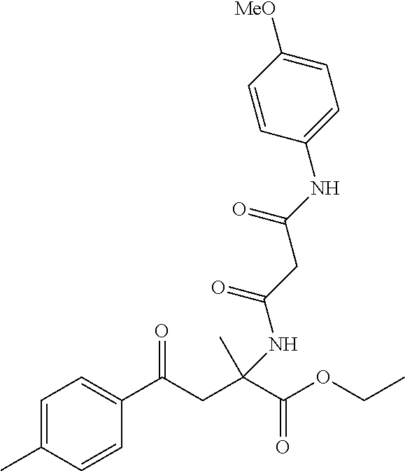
C1=C(C)C=CC(C(CC(C(OCC)=O)(C)NC(CC(NC2=CC=C([MeO])C=C2)=O)=O)=O)=C1
